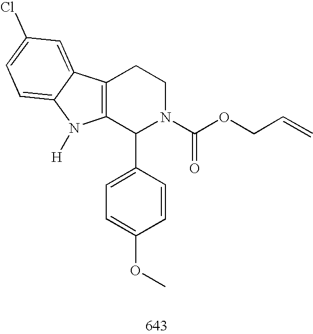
C12=C(C(C3=CC=C(OC)C=C3)N(C(OCC=C)=O)CC1)N([H])C1=CC=C(Cl)C=C21
